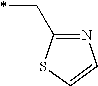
*CC1=NC=CS1
